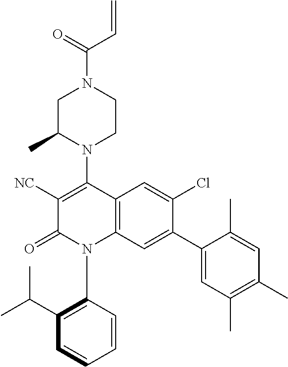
C1C(C)N(C2=C([NC])C(=O)N(C3=C(C(C)C)C=CC=C3)C3=C2C=C(Cl)C(C2=CC(C)=C(C)C=C2C)=C3)CCN1C(=O)C=C
